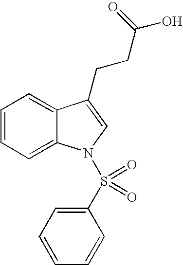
C1=CC=C2C(=C1)C(CCC(O)=O)=CN2S(C1=CC=CC=C1)(=O)=O
